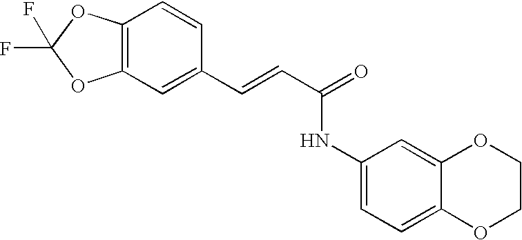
C(=CC(=O)NC1=CC=C2C(=C1)OCCO2)C1=CC2=C(C=C1)OC(F)(F)O2
